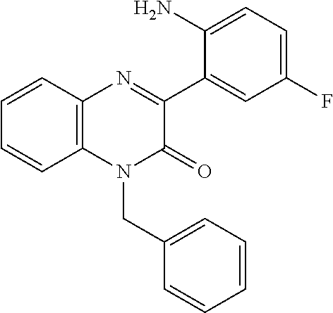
N1=C(C2=CC(F)=CC=C2N)C(=O)N(CC2=CC=CC=C2)C2=C1C=CC=C2
